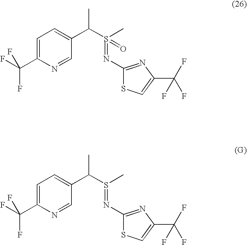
C1(N=S(C(C2=CC=C(C(F)(F)F)N=C2)C)(C)=O)=NC(C(F)(F)F)=CS1.C1(N=S(C(C2=CC=C(C(F)(F)F)N=C2)C)C)=NC(C(F)(F)F)=CS1
